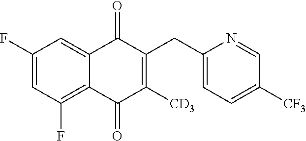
C12=C(F)C=C(F)C=C1C(=O)C(CC1=CC=C([CF3])C=N1)=C([CD3])C2=O
